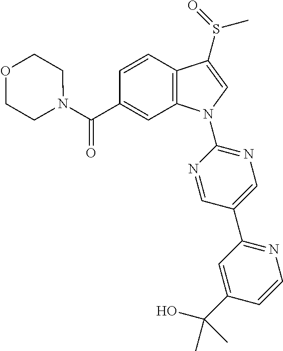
C(C1=CC2=C(C=C1)C(S(C)=O)=CN2C1=NC=C(C2=NC=CC(C(O)(C)C)=C2)C=N1)(=O)N1CCOCC1
